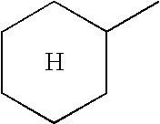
C1CCCC(C)C1.[H]
